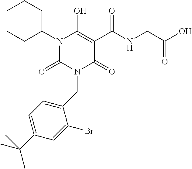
C1CCC(N2C(=O)N(CC3=CC=C(C(C)(C)C)C=C3Br)C(=O)C(C(NCC(O)=O)=O)=C2O)CC1
